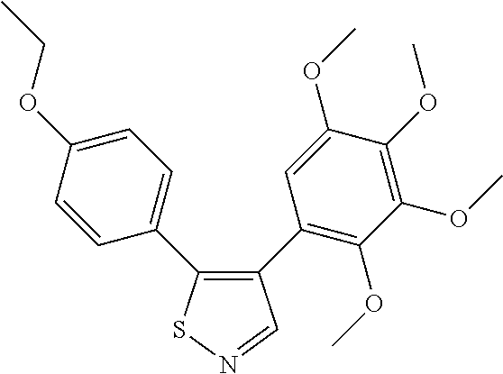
C1=CC(C2=C(C3=C(OC)C(OC)=C(OC)C(OC)=C3)C=NS2)=CC=C1OCC
